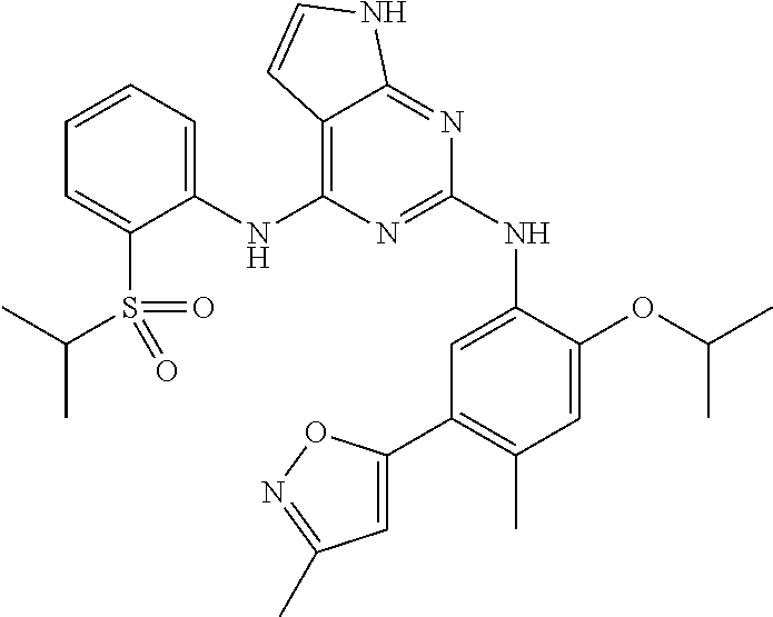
C1(NC2=C3C(=NC(NC4=CC(C5=CC(C)=NO5)=C(C)C=C4OC(C)C)=N2)NC=C3)=CC=CC=C1S(C(C)C)(=O)=O
